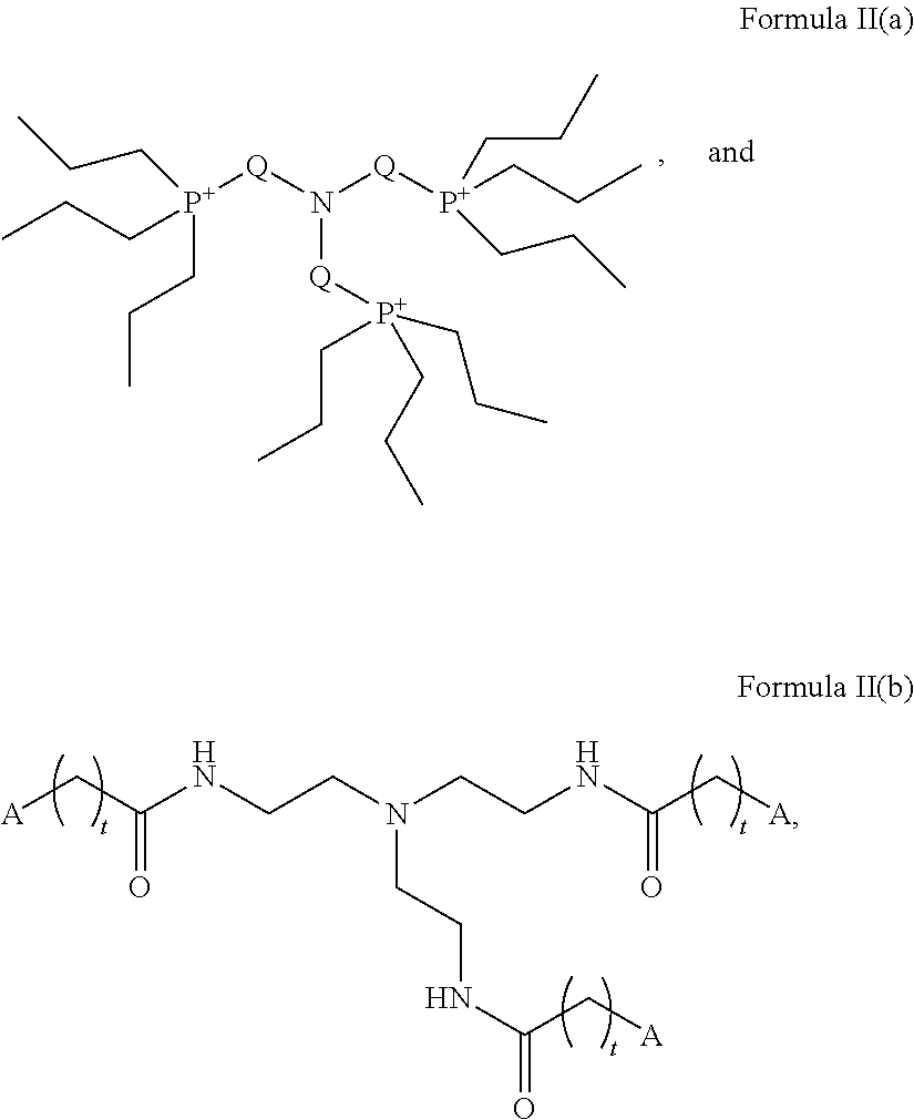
C(CC)[P+]([Q]N([Q][P+](CCC)(CCC)CCC)[Q][P+](CCC)(CCC)CCC)(CCC)CCC.[A]CC(=O)NCCN(CCNC(C[A])=O)CCNC(=O)C[A]
